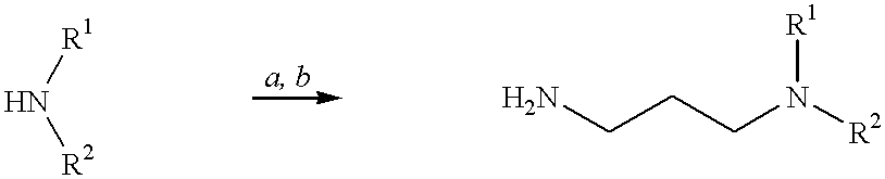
N([R1])[R2].NCCCN([R2])[R1]
